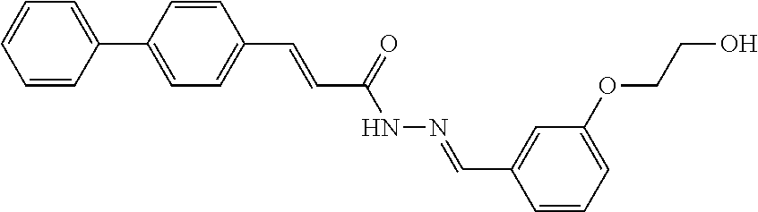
C1=CC(C2=CC=CC=C2)=CC=C1C=CC(NN=CC1=CC(OCCO)=CC=C1)=O
